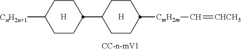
[H].[H].C1CC([CmH2m]C=[CHCH3])CCC1C1CCC([CnH2n+1])CC1
